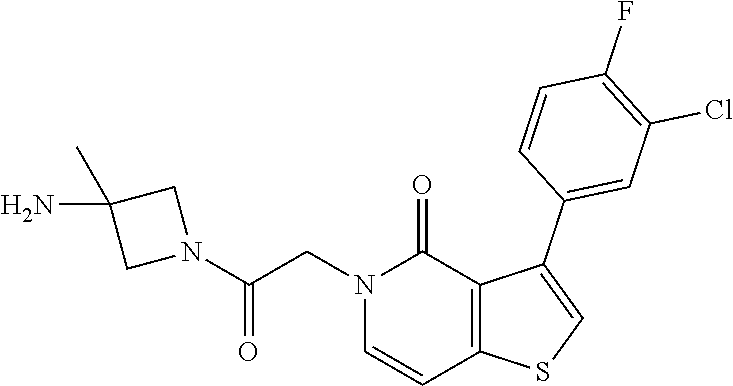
C12=C(C(=O)N(CC(N3CC(N)(C)C3)=O)C=C1)C(C1=CC(Cl)=C(F)C=C1)=CS2
